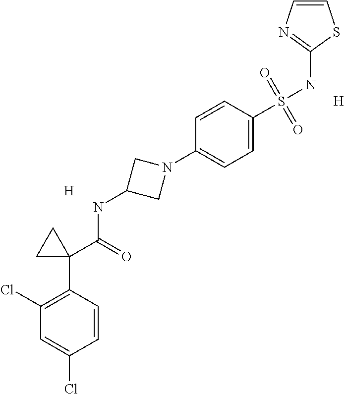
C1=CC(C2(C(NC3CN(C4=CC=C(S(NC5=NC=CS5)(=O)=O)C=C4)C3)=O)CC2)=C(Cl)C=C1Cl.[H].[H]
